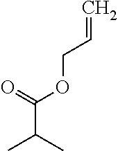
C(OCC=C)(=O)C(C)C
